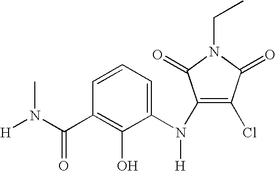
C1=CC=C(N(C2=C(Cl)C(=O)N(CC)C2=O)[H])C(O)=C1C(N([H])C)=O
